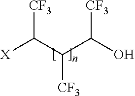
[CF3]C(C(C(O)[CF3])[CF3])[X]
